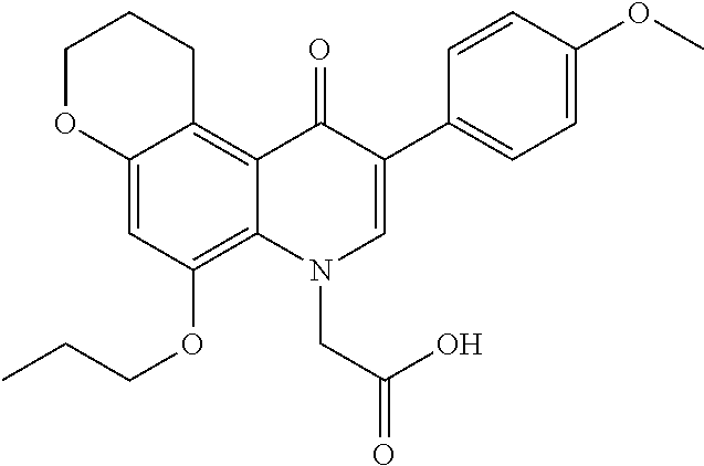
C12=CC(OCCC)=C3C(=C1CCCO2)C(=O)C(C1=CC=C(OC)C=C1)=CN3CC(=O)O
